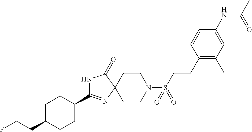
C1C(CCF)CCC(C2=NC3(C(=O)N2)CCN(S(CCC2=C(C)C=C(NC(C)=O)C=C2)(=O)=O)CC3)C1
